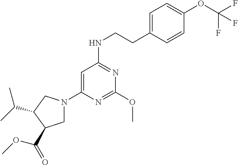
C1=C(CCNC2=NC(OC)=NC(N3CC(C(=O)OC)C(C(C)C)C3)=C2)C=CC(OC(F)(F)F)=C1
